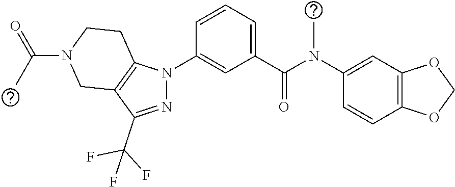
C1(N(C(C2=CC=CC(N3N=C(C(F)(F)F)C4=C3CCN(C(C)=O)C4)=C2)=O)C)=CC2=C(C=C1)OCO2
